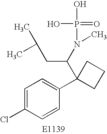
C1=C(Cl)C=CC(C2(C(N(C)P(=O)(O)O)CC(C)C)CCC2)=C1
